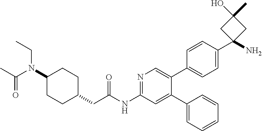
C1(N(C(C)=O)CC)CCC(CC(NC2=NC=C(C3=CC=C(C4(N)CC(O)(C)C4)C=C3)C(C3=CC=CC=C3)=C2)=O)CC1
